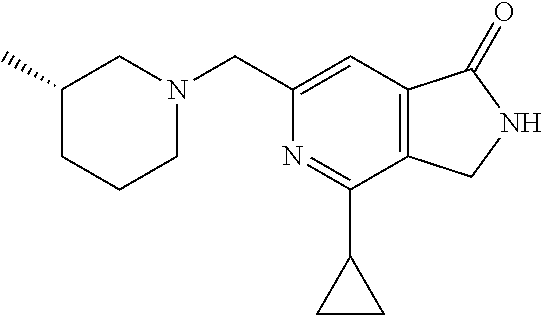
C1(CN2CC(C)CCC2)=CC2=C(C(C3CC3)=N1)CNC2=O
